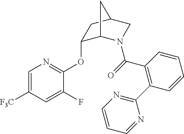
C1(OC2=NC=C([F3C])C=C2F)C2N(C(=O)C3=C(C4=NC=CC=N4)C=CC=C3)CC(C1)C2
